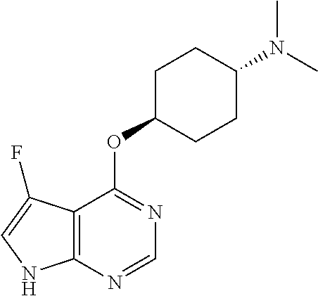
C1=NC2=C(C(OC3CCC(N(C)C)CC3)=N1)C(F)=CN2
